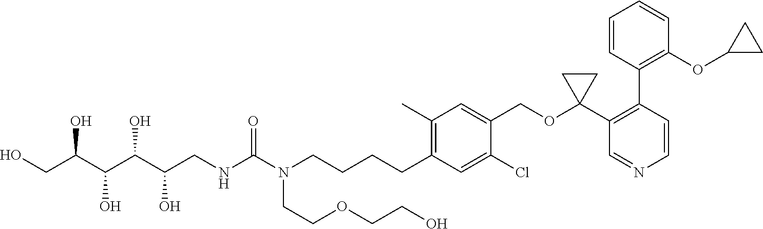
OCC(C(C(C(CNC(N(CCCCC1=C(C)C=C(COC2(C3=C(C4=C(OC5CC5)C=CC=C4)C=CN=C3)CC2)C(Cl)=C1)CCOCCO)=O)O)O)O)O
